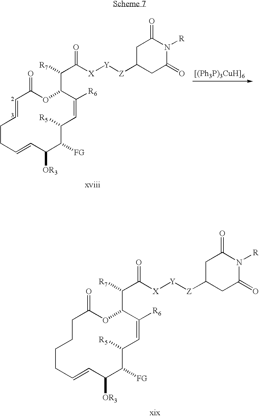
C(C1C([R6])=CC([R5])C([FG])C([OR3])C=CCCC=CC(=O)O1)(C([X][Y][Z]C1CC(=O)N([R])C(=O)C1)=O)[R7].C(C1C([R6])=CC([R5])C([FG])C([OR3])C=CCCCCC(=O)O1)(C([X][Y][Z]C1CC(=O)N([R])C(=O)C1)=O)[R7]
